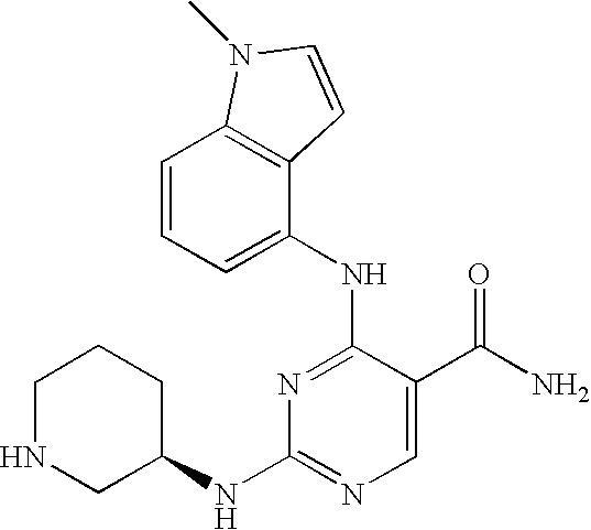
C12=C(C(NC3=NC(NC4CCCNC4)=NC=C3C(N)=O)=CC=C1)C=CN2C
